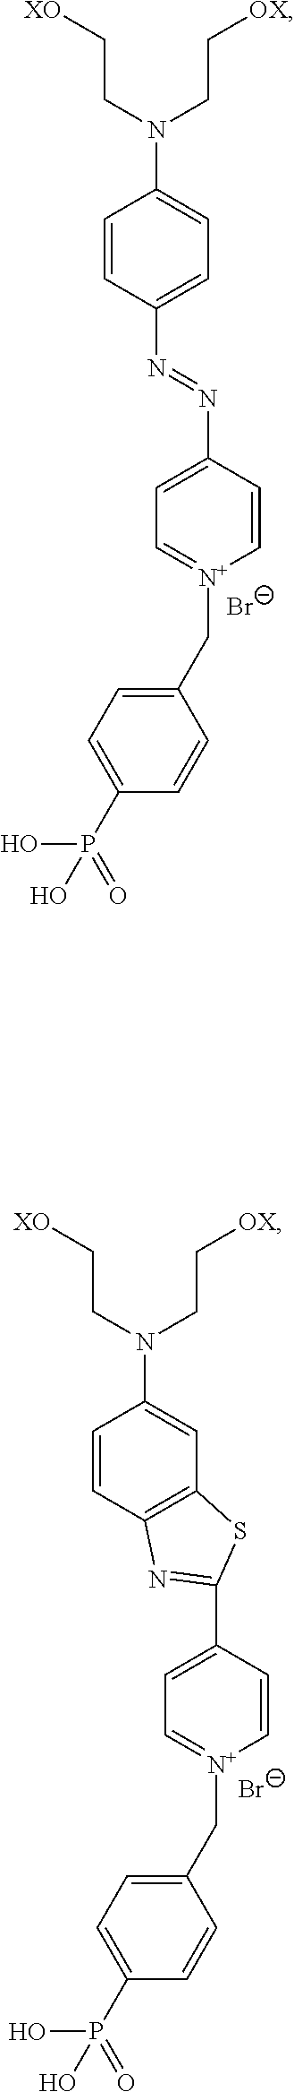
C1=CC(N=NC2=CC=[N+](CC3=CC=C(P(=O)(O)O)C=C3)C=C2)=CC=C1N(CC[XO])CC[OX].[Br-].C1=CC2=C(C=C1N(CC[XO])CC[OX])SC(C1=CC=[N+](CC3=CC=C(P(=O)(O)O)C=C3)C=C1)=N2.[Br-]
